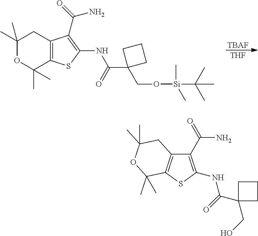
[TBAF].[THF].C12=C(SC(NC(=O)C3(CO[Si](C)(C)C(C)(C)C)CCC3)=C1C(=O)N)C(C)(C)OC(C)(C)C2.C1(C(=O)N)=C(NC(C2(CO)CCC2)=O)SC2=C1CC(C)(C)OC2(C)C
